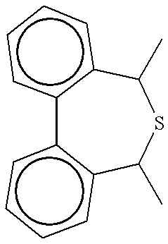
c12c(cccc1)C(C)SC(C)c1c-2cccc1
